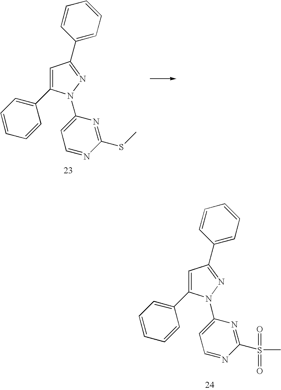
C1=C(C2=CC=CC=C2)N(C2=CC=NC(SC)=N2)N=C1C1=CC=CC=C1.C1=C(C2=CC=CC=C2)N(C2=CC=NC(S(C)(=O)=O)=N2)N=C1C1=CC=CC=C1
